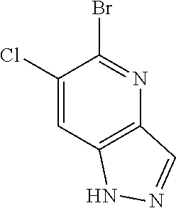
N1N=CC2=C1C=C(Cl)C(Br)=N2
